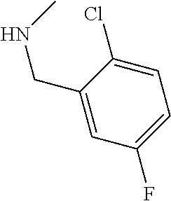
C1=C(Cl)C(CNC)=CC(F)=C1
